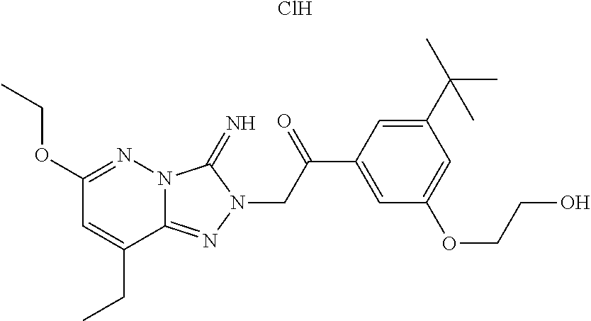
C1(OCC)=NN2C(=NN(CC(C3=CC(OCCO)=CC(C(C)(C)C)=C3)=O)C2=N)C(CC)=C1.Cl
